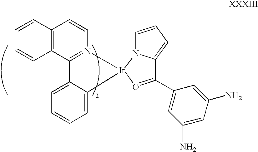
C1=CC2=C(C=C1)C=CN1=C2C2=CC=CC=C2[Ir]12N1C=CC=C1C(C1=CC(N)=CC(N)=C1)=O2
